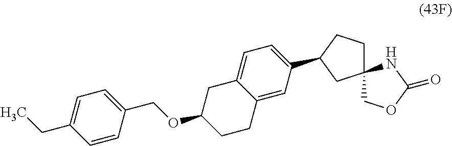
C12(CCC(C3=CC=C4C(=C3)CCC(OCC3=CC=C(CC)C=C3)C4)C1)COC(=O)N2
